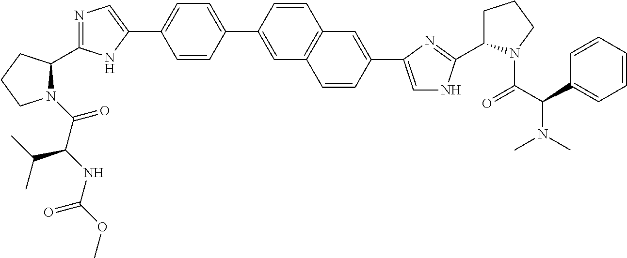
N1(C(C(NC(OC)=O)C(C)C)=O)C(C2=NC=C(C3=CC=C(C4=CC5=C(C=C4)C=C(C4=CNC(C6CCCN6C(C(C6=CC=CC=C6)N(C)C)=O)=N4)C=C5)C=C3)N2)CCC1
